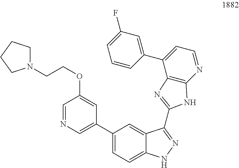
C1=C(F)C=C(C2=CC=NC3=C2N=C(C2=NNC4=CC=C(C5=CN=CC(OCCN6CCCC6)=C5)C=C42)N3)C=C1
